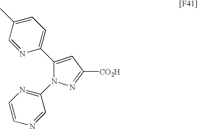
C1(C2=CC=C(C)C=N2)=CC([CO2H])=NN1C1=NC=CN=C1
